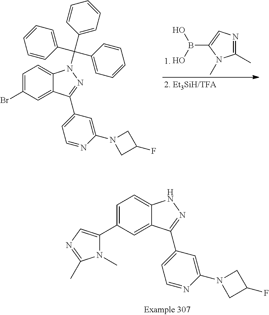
C1=C(C2=CN=C(C)N2C)C=C2C(=C1)NN=C2C1=CC=NC(N2CC(F)C2)=C1.C1=C(Br)C=C2C(=C1)N(C(C1=CC=CC=C1)(C1=CC=CC=C1)C1=CC=CC=C1)N=C2C1=CC=NC(N2CC(F)C2)=C1.C1(C)=NC=C(B(O)O)N1C
